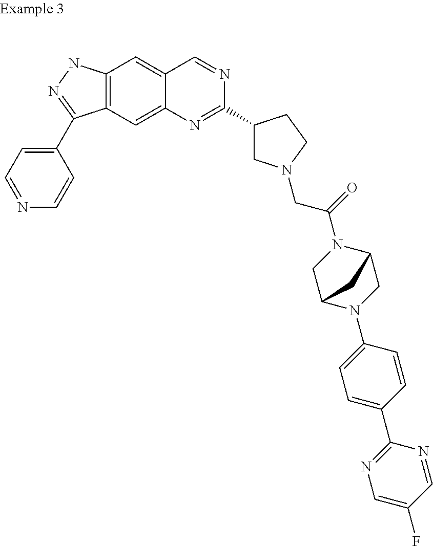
C12=C(NN=C1C1=CC=NC=C1)C=C1C(=C2)N=C(C2CN(CC(N3CC4N(C5=CC=C(C6=NC=C(F)C=N6)C=C5)CC3C4)=O)CC2)N=C1
